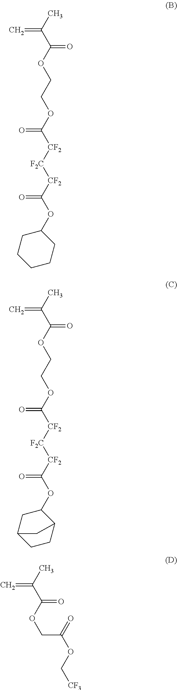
C=C(C)C(OCCOC([CF2][F2C][CF2]C(OC1CCCCC1)=O)=O)=O.C=C(C)C(OCCOC([CF2][F2C][CF2]C(OC1CC2CCC1C2)=O)=O)=O.C=C(C)C(OCC(OC[CF3])=O)=O
